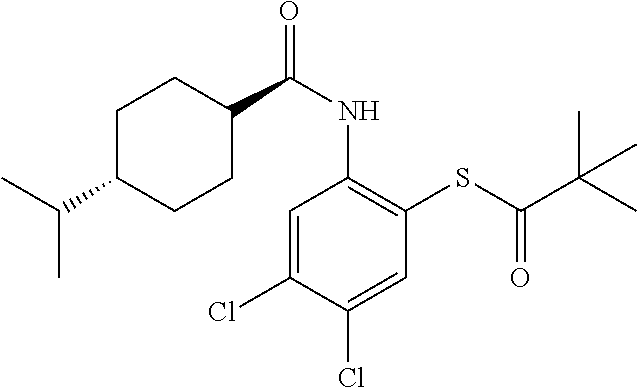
C1=C(Cl)C(Cl)=CC(SC(C(C)(C)C)=O)=C1NC(=O)C1CCC(C(C)C)CC1
